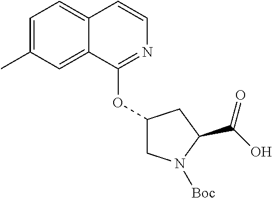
C1=C(C)C=C2C(=C1)C=CN=C2OC1CN([Boc])C(C(=O)O)C1
